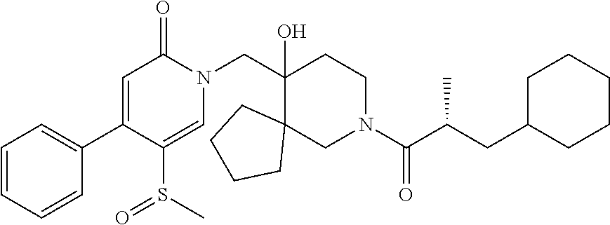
C1=CC=CC(C2=CC(=O)N(CC3(O)CCN(C(C(CC4CCCCC4)C)=O)CC34CCCC4)C=C2S(C)=O)=C1
